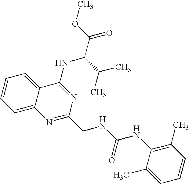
C1=CC=C2C(=C1)C(NC(C(C)C)C(=O)OC)=NC(CNC(NC1=C(C)C=CC=C1C)=O)=N2
